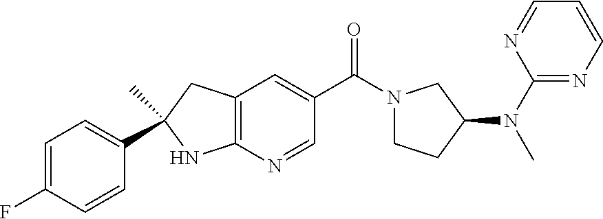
C(C1=CC2=C(N=C1)NC(C)(C1=CC=C(F)C=C1)C2)(=O)N1CCC(N(C2=NC=CC=N2)C)C1
